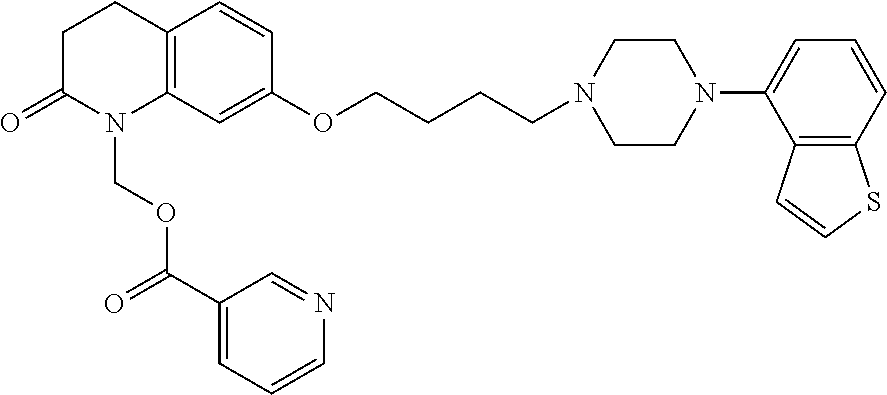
C12=C(C=C(OCCCCN3CCN(C4=CC=CC5=C4C=CS5)CC3)C=C1)N(COC(=O)C1=CC=CN=C1)C(=O)CC2
